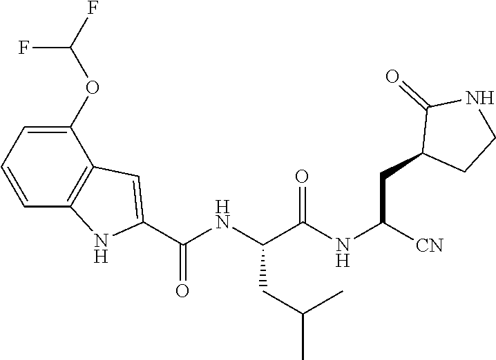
C1=CC=C(OC(F)F)C2=C1NC(C(NC(C(NC([CN])CC1CCNC1=O)=O)CC(C)C)=O)=C2
